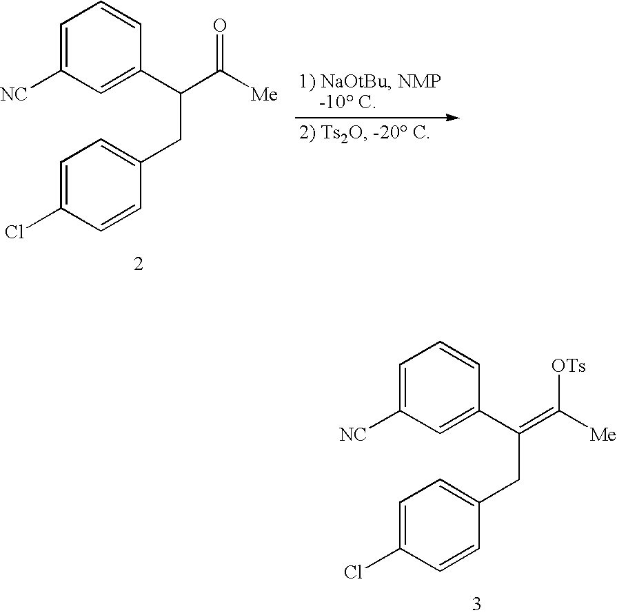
C1=C([NC])C=C(C(=C([Me])[OTs])CC2=CC=C(Cl)C=C2)C=C1.C1=C([NC])C=C(C(C([Me])=O)CC2=CC=C(Cl)C=C2)C=C1
